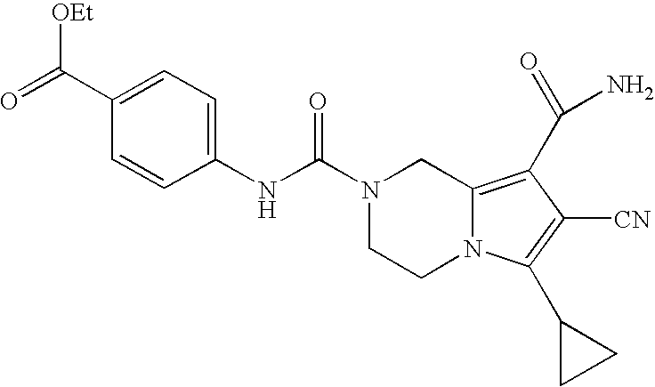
N1(C(NC2=CC=C(C([OEt])=O)C=C2)=O)CCN2C(=C(C(N)=O)C([CN])=C2C2CC2)C1
